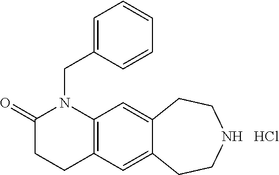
C12=C(C=C3C(=C1)CCNCC3)CCC(=O)N2CC1=CC=CC=C1.Cl
